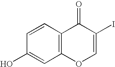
C1=CC2=C(C=C1O)OC=C(I)C2=O
